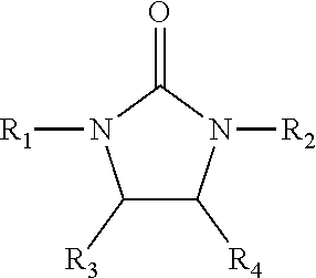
C1([R3])C([R4])N([R2])C(=O)N1[R1]
